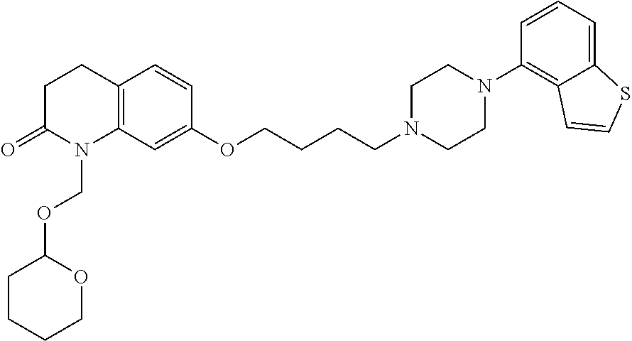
C12=C(CCC(=O)N1COC1CCCCO1)C=CC(OCCCCN1CCN(C3=C4C(=CC=C3)SC=C4)CC1)=C2
